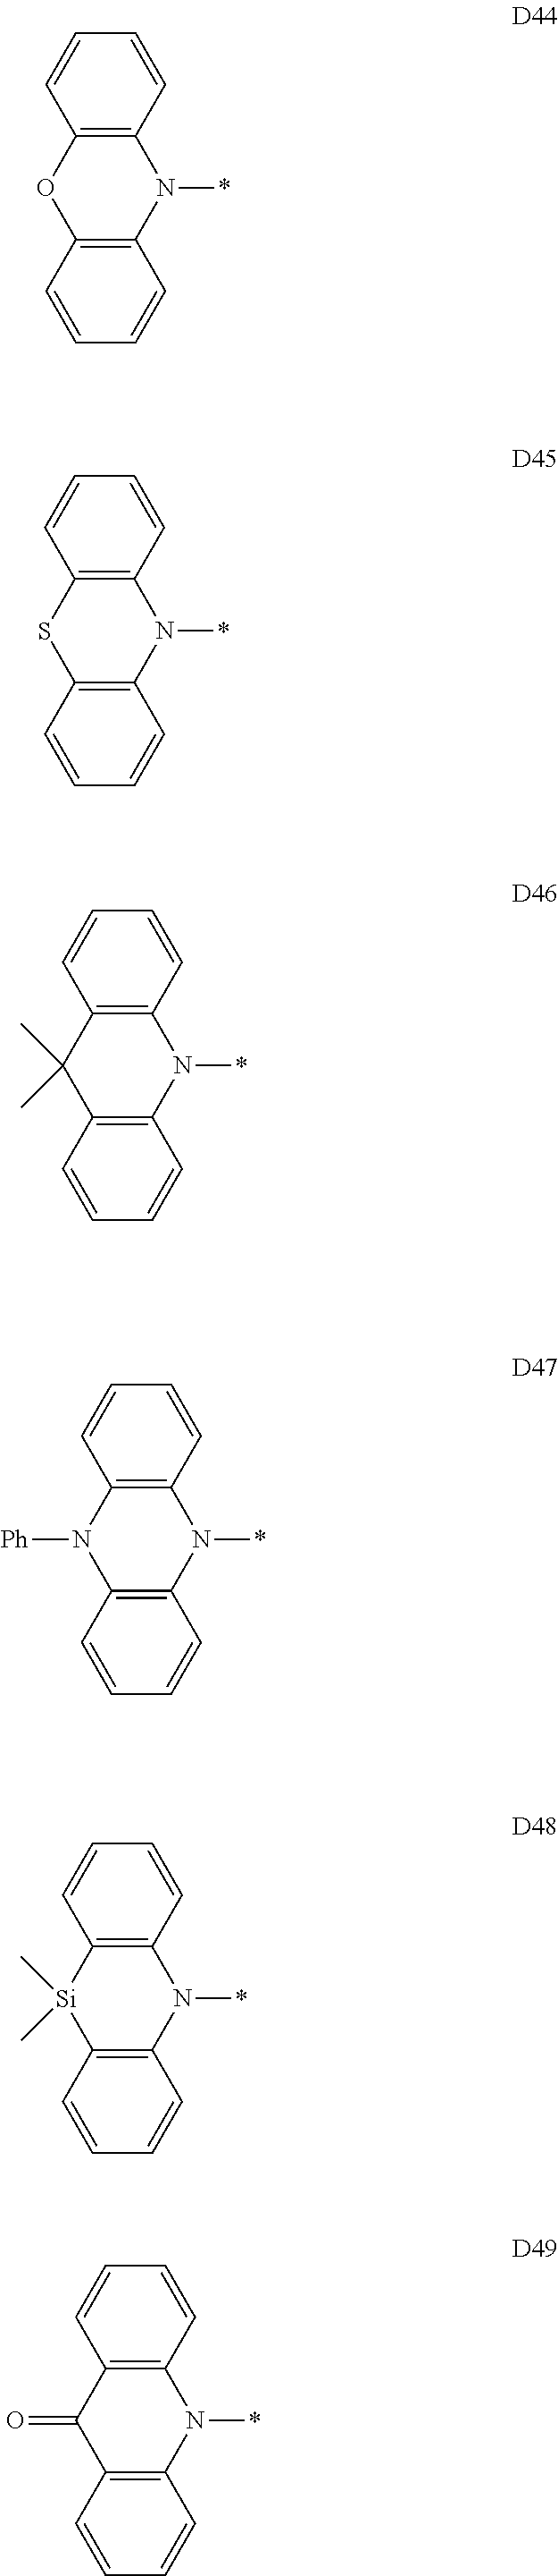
C12=C(C=CC=C1)N(*)C1=C(O2)C=CC=C1.C12=C(C=CC=C1)N(*)C1=C(S2)C=CC=C1.C12=C(C=CC=C1)N(*)C1=C(C2(C)C)C=CC=C1.C12=C(C=CC=C1)N(*)C1=C(N2[Ph])C=CC=C1.C12=C(C=CC=C1)N(*)C1=C([Si]2(C)C)C=CC=C1.C12=C(C=CC=C1)N(*)C1=C(C2=O)C=CC=C1
